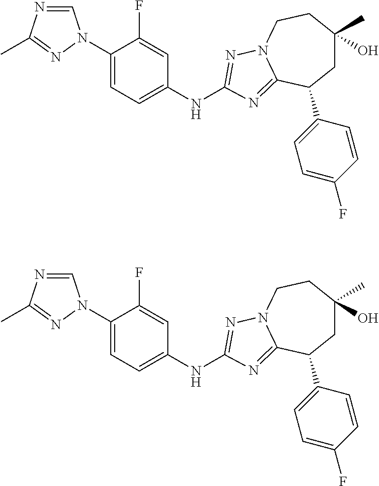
C1=NC(C)=NN1C1=CC=C(NC2=NN3CCC(O)(C)CC(C4=CC=C(F)C=C4)C3=N2)C=C1F.C1=NC(C)=NN1C1=CC=C(NC2=NN3CCC(O)(C)CC(C4=CC=C(F)C=C4)C3=N2)C=C1F
